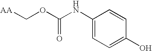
[AA]COC(NC1=CC=C(O)C=C1)=O
